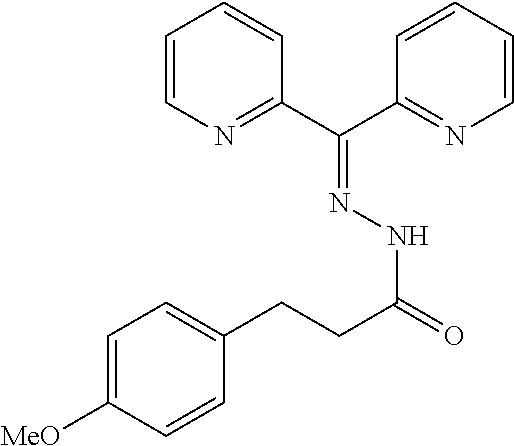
C1=CN=C(C(C2=NC=CC=C2)=NNC(=O)CCC2=CC=C([MeO])C=C2)C=C1
